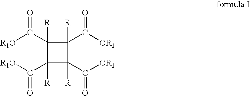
C1(C([R1O])=O)([R])C(C([R1O])=O)([R])C([R])(C([OR1])=O)C1([R])C([OR1])=O
